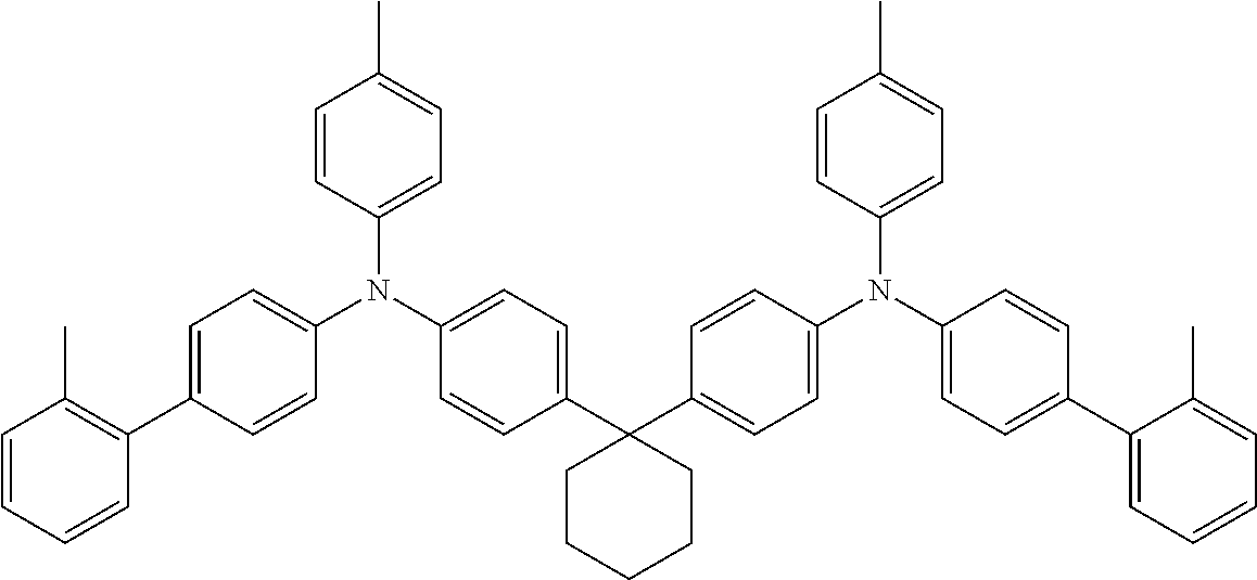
C1=C(C2=C(C)C=CC=C2)C=CC(N(C2=CC=C(C3(C4=CC=C(N(C5=CC=C(C6=CC=CC=C6C)C=C5)C5=CC=C(C)C=C5)C=C4)CCCCC3)C=C2)C2=CC=C(C)C=C2)=C1
